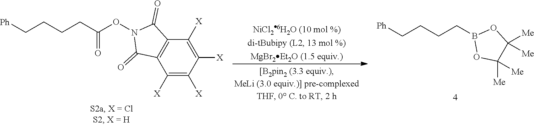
C1([X])=C([X])C([X])=C([X])C2=C1C(=O)N(OC(CCCC[Ph])=O)C2=O.B1(CCCC[Ph])OC([Me])([Me])C([Me])([Me])O1
